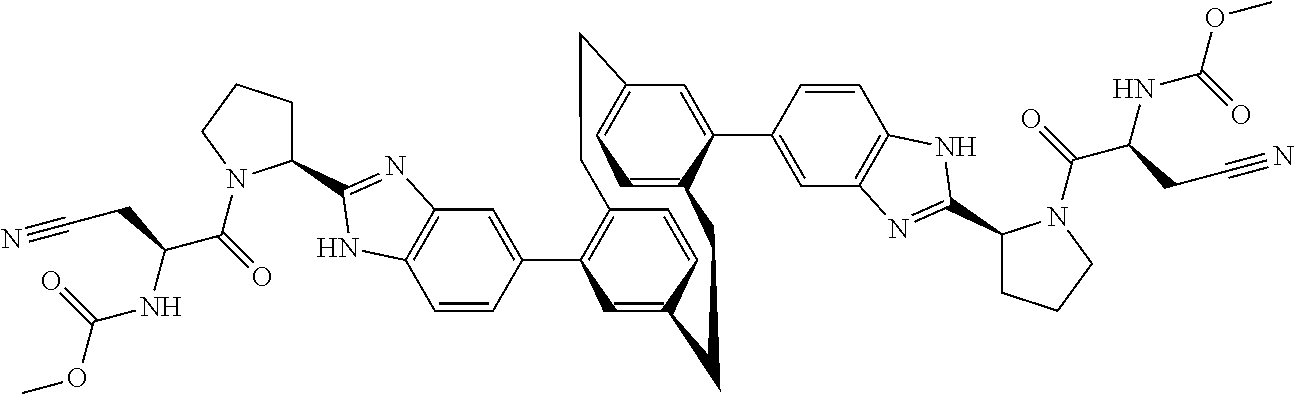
C1=CC(C2=C3C=CC(=C2)CCC2=CC=C(C=C2C2=CC4=C(C=C2)NC(C2CCCN2C(C(NC(OC)=O)CC#N)=O)=N4)CC3)=CC2=C1NC(C1CCCN1C(C(NC(OC)=O)CC#N)=O)=N2
